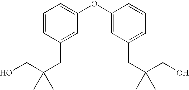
C1=CC(CC(CO)(C)C)=CC(OC2=CC(CC(CO)(C)C)=CC=C2)=C1
